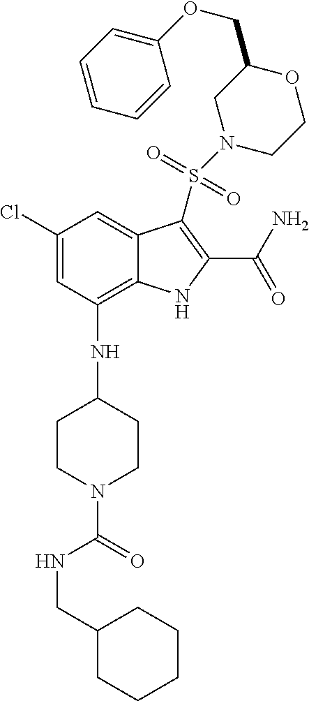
C1(Cl)=CC(NC2CCN(C(=O)NCC3CCCCC3)CC2)=C2C(=C1)C(S(N1CCOC(COC3=CC=CC=C3)C1)(=O)=O)=C(C(N)=O)N2
